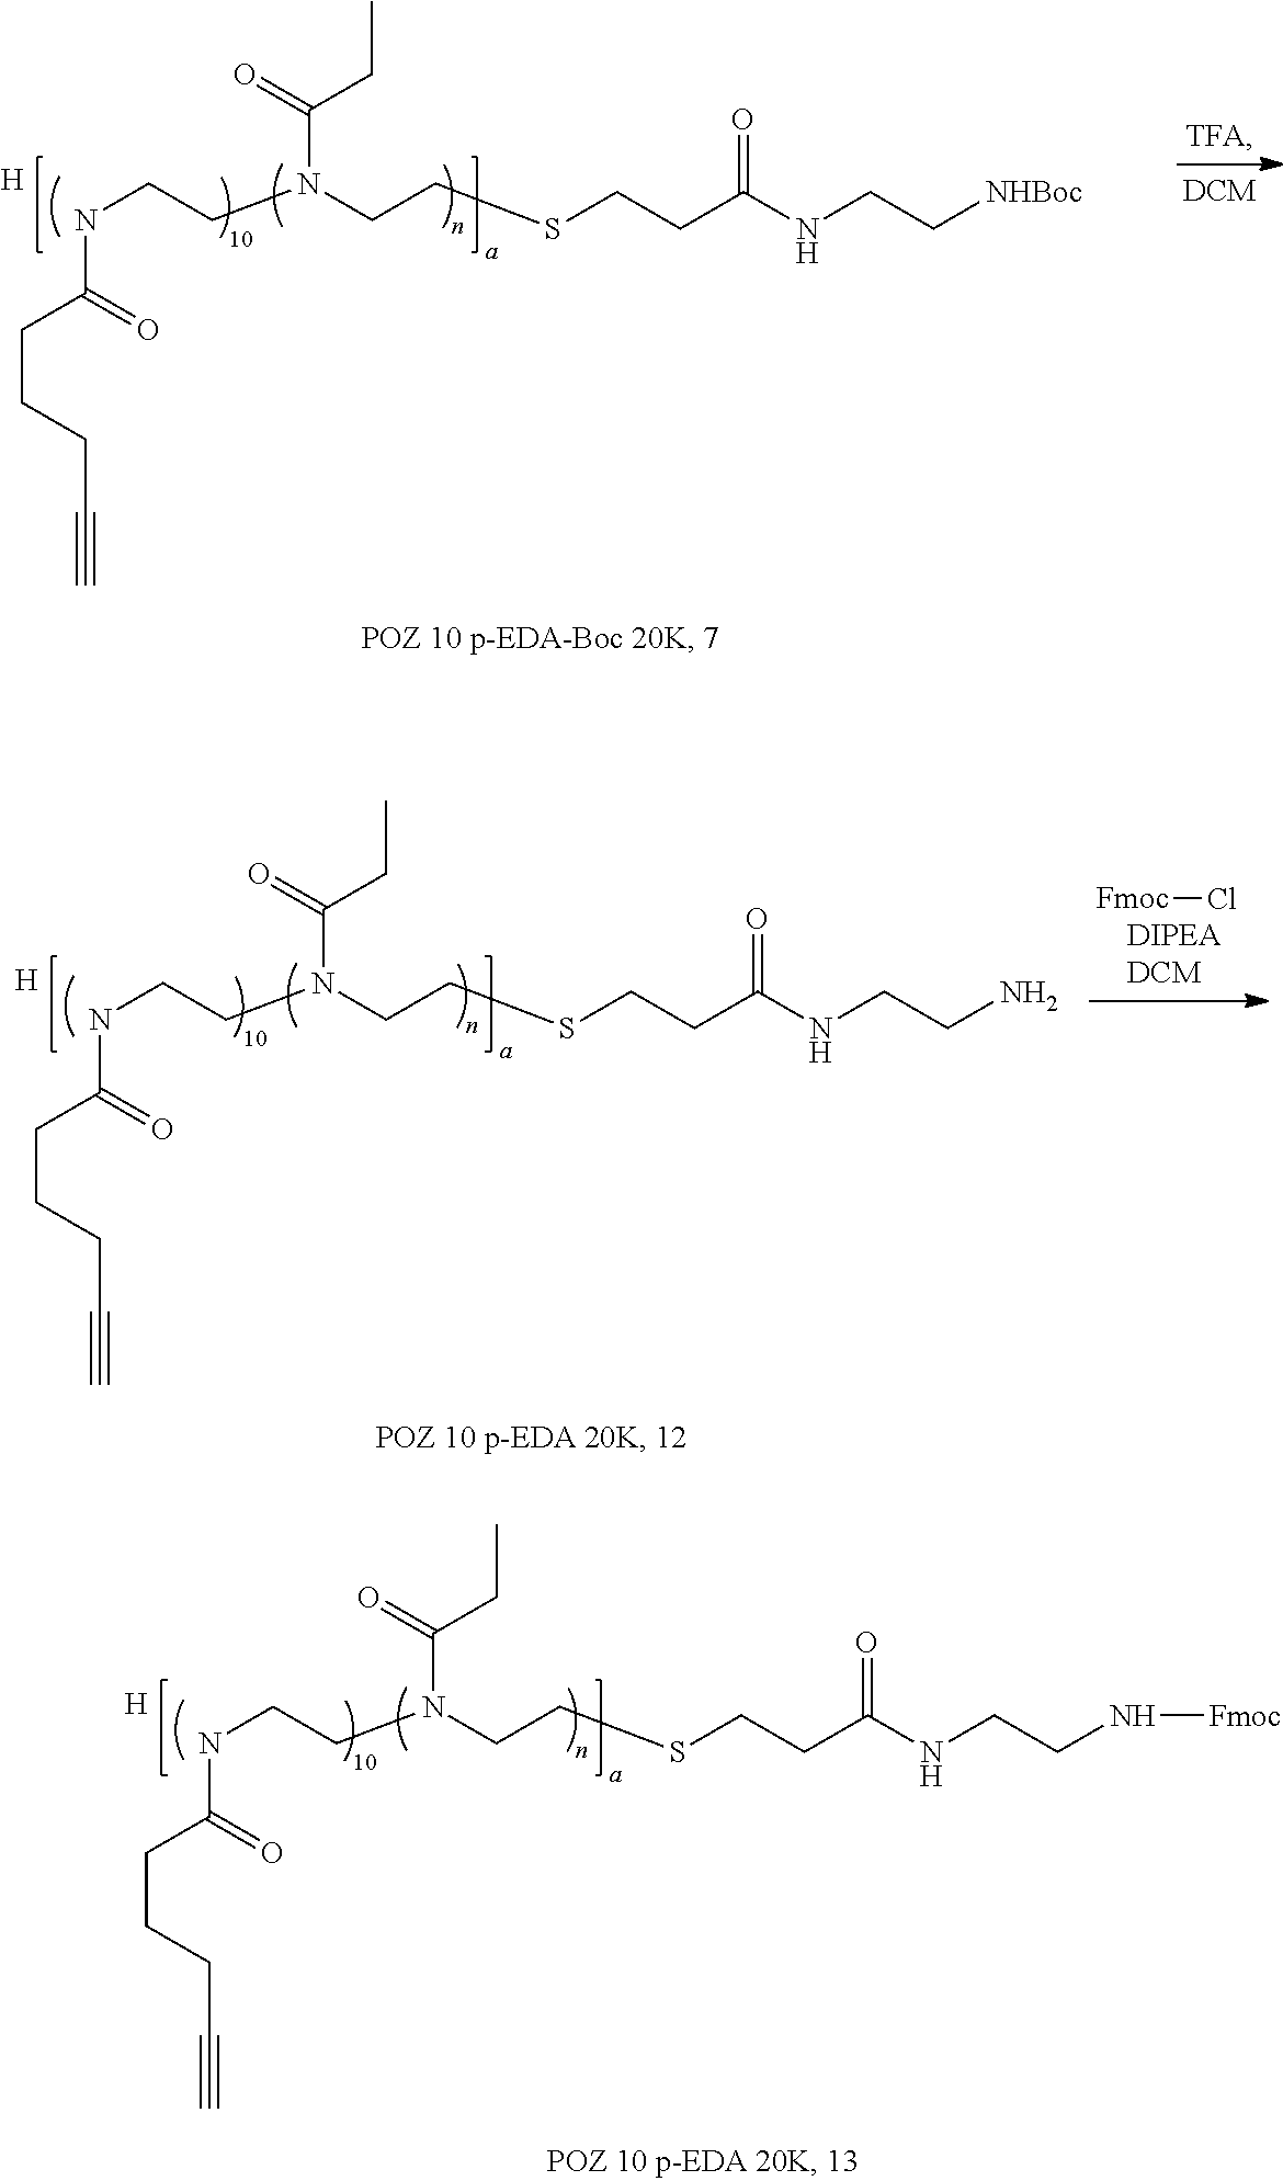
N(CCN(CCSCCC(NCC[NHBoc])=O)C(CC)=O)C(CCCC#C)=O.[H].N(CCN(CCSCCC(NCCN)=O)C(CC)=O)C(CCCC#C)=O.[H].[Fmoc]Cl.N(CCN(CCSCCC(NCCN[Fmoc])=O)C(CC)=O)C(CCCC#C)=O.[H]
